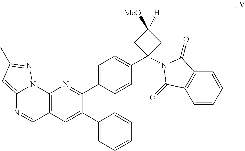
C1=CC=CC2=C1C(=O)N(C1(C3=CC=C(C4=NC5=C(C=C4C4=CC=CC=C4)C=NC4=CC(C)=NN54)C=C3)CC([MeO])([H])C1)C2=O
